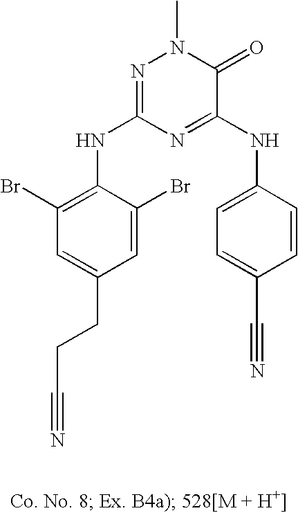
C1=C(CCC#N)C=C(Br)C(NC2=NN(C)C(=O)C(NC3=CC=C(C#N)C=C3)=N2)=C1Br
